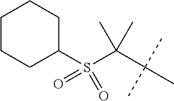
C1(S(C(C(C)(C)C)(C)C)(=O)=O)CCCCC1
